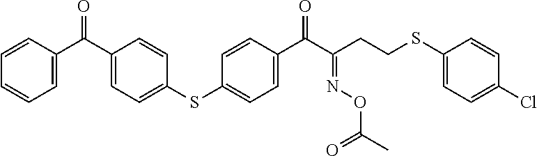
C1=CC(C(=O)C2=CC=C(SC3=CC=C(C(C(=NOC(=O)C)CCSC4=CC=C(Cl)C=C4)=O)C=C3)C=C2)=CC=C1
